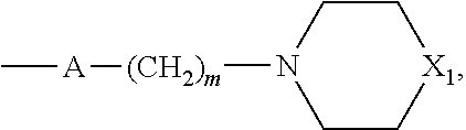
C1CN([(CH2)m][A]C)CC[X1]1
